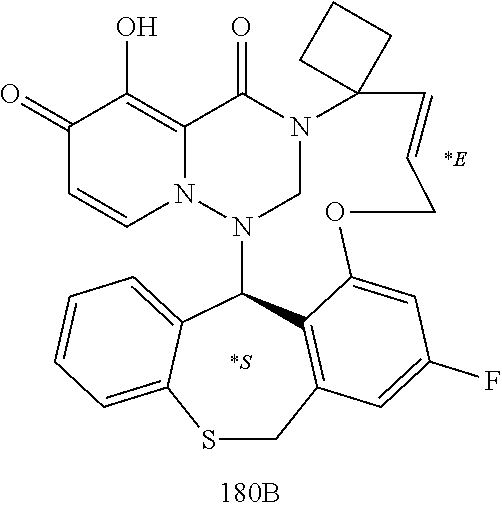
C1(=O)C=CN2C(=C1O)C(=O)N1CN2C2C3=CC=CC=C3SCC3=C2C(=CC(F)=C3)OCC=CC12CCC2.[*S].[*E]
